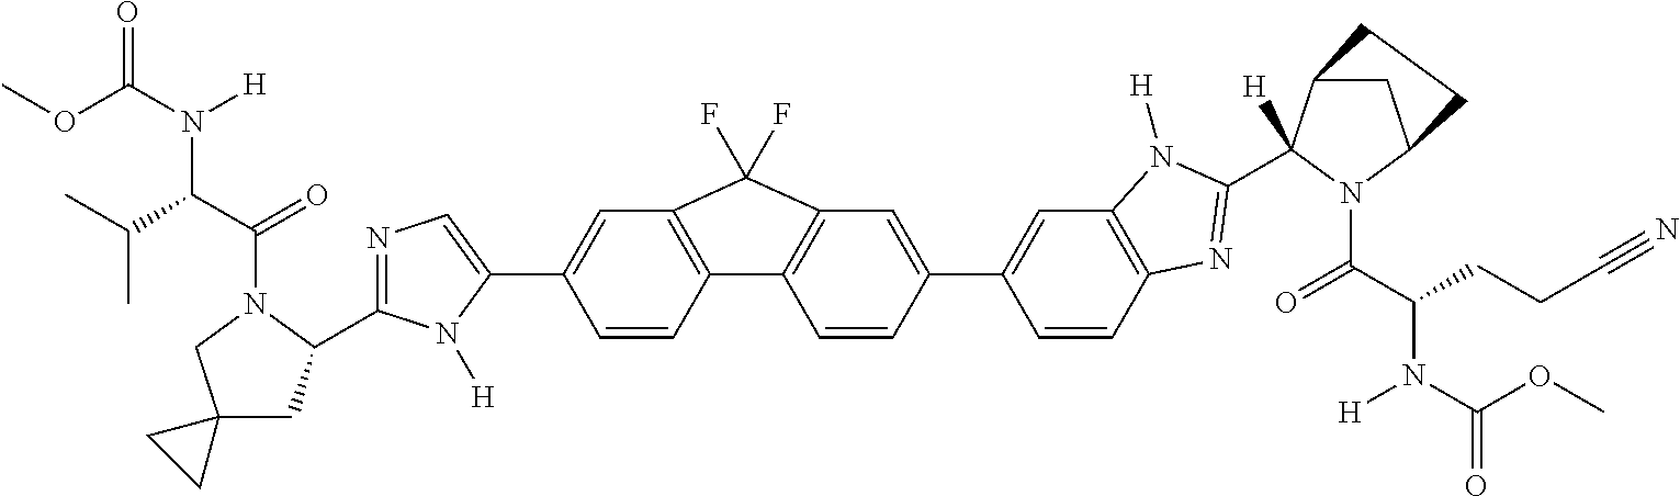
COC(=O)N(C(C(C)C)C(=O)N1C(C2=NC=C(C3=CC4=C(C=C3)C3=C(C=C(C5=CC6=C(C=C5)N=C(C5([H])C7CC(N5C(=O)C(N([H])C(=O)OC)CCC#N)CC7)N6[H])C=C3)C4(F)F)N2[H])CC2(C1)CC2)[H]
